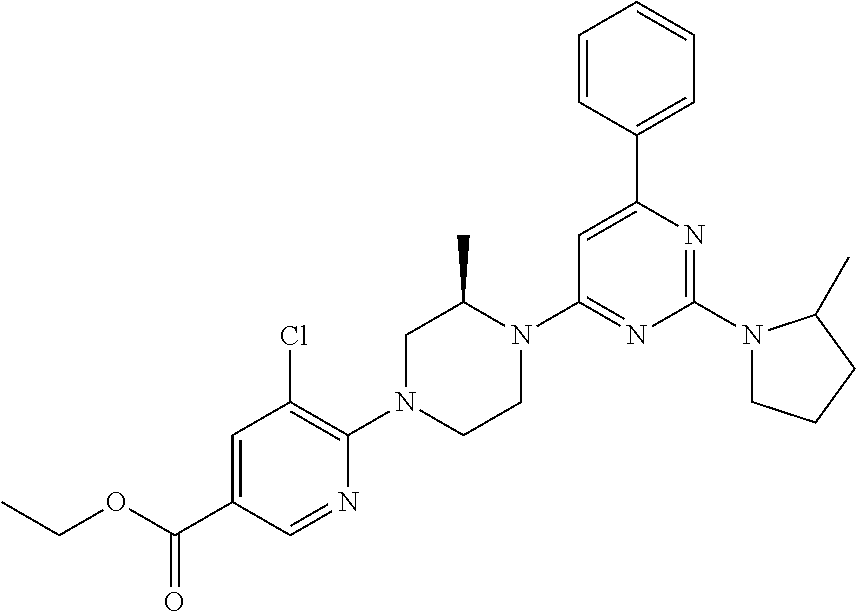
C1=C(C(OCC)=O)C=NC(N2CCN(C3=NC(N4CCCC4C)=NC(C4=CC=CC=C4)=C3)C(C)C2)=C1Cl
